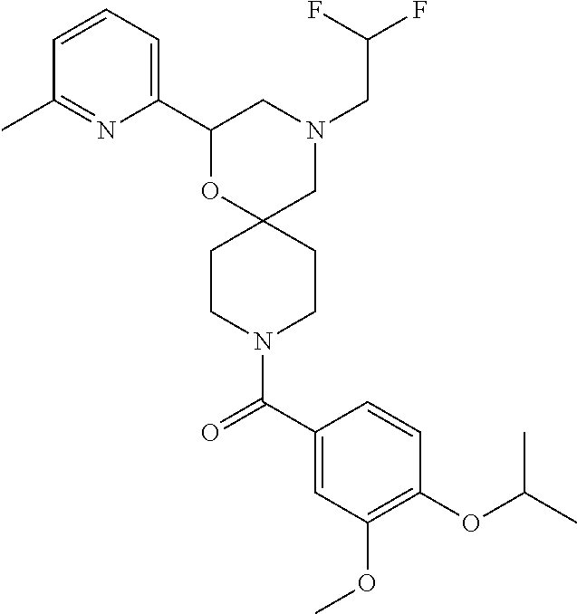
N1(CC(F)F)CC2(OC(C3=CC=CC(C)=N3)C1)CCN(C(C1=CC(OC)=C(OC(C)C)C=C1)=O)CC2
